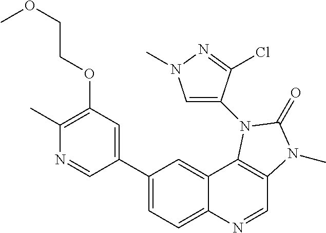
C1(C2=CC(OCCOC)=C(C)N=C2)=CC=C2C(=C1)C1=C(C=N2)N(C)C(=O)N1C1=CN(C)N=C1Cl
